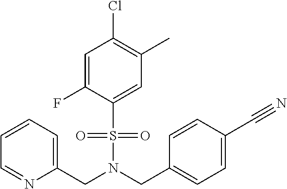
C1=C(F)C(S(N(CC2=CC=C(C#N)C=C2)CC2=CC=CC=N2)(=O)=O)=CC(C)=C1Cl
